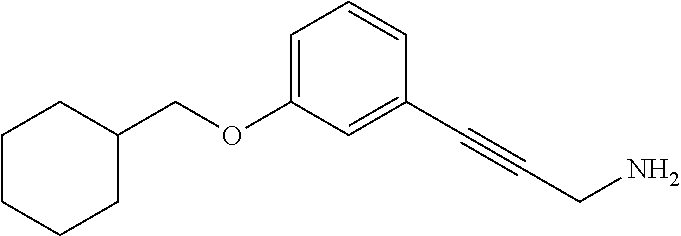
C1(COC2=CC=CC(C#CCN)=C2)CCCCC1
